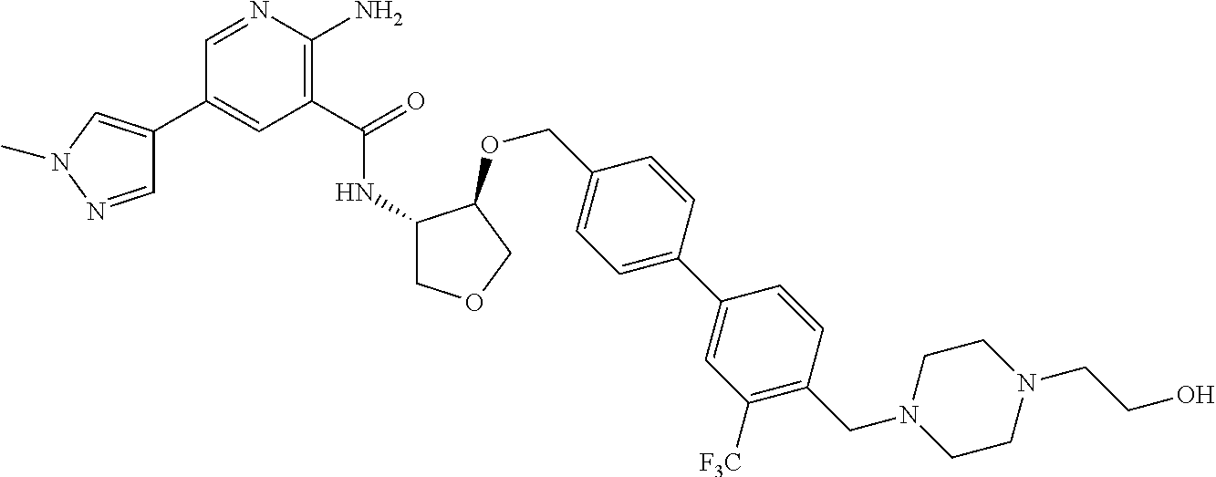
C1=NC(N)=C(C(NC2COCC2OCC2=CC=C(C3=CC([F3C])=C(CN4CCN(CCO)CC4)C=C3)C=C2)=O)C=C1C1=CN(C)N=C1
